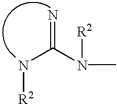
N(C(N(C)[R2])=N)[R2]
